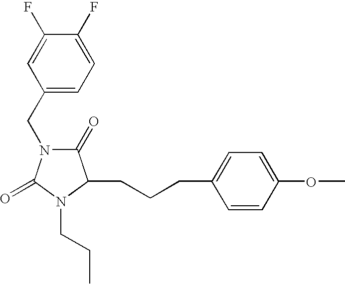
C1(CN2C(=O)C(CCCC3=CC=C(OC)C=C3)N(CCC)C2=O)=CC=C(F)C(F)=C1
